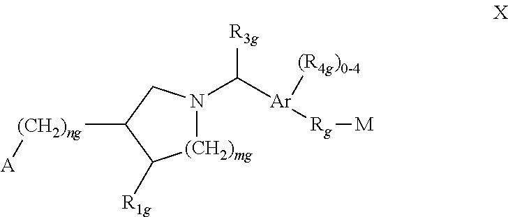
[(CH2)mg]1N(C([Ar]([Rg][M])[(R4g)0-4])[R3g])CC([(CH2)ng][A])C1[R1g]
